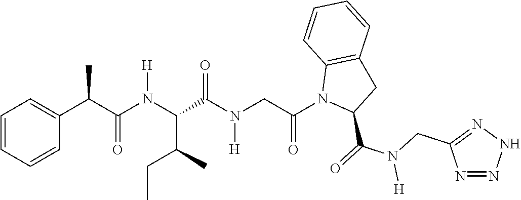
C1(C(C(N(C(C(N(CC(N2C(C(=O)N(CC3=NNN=N3)[H])CC3=C2C=CC=C3)=O)[H])=O)C(C)CC)[H])=O)C)=CC=CC=C1
